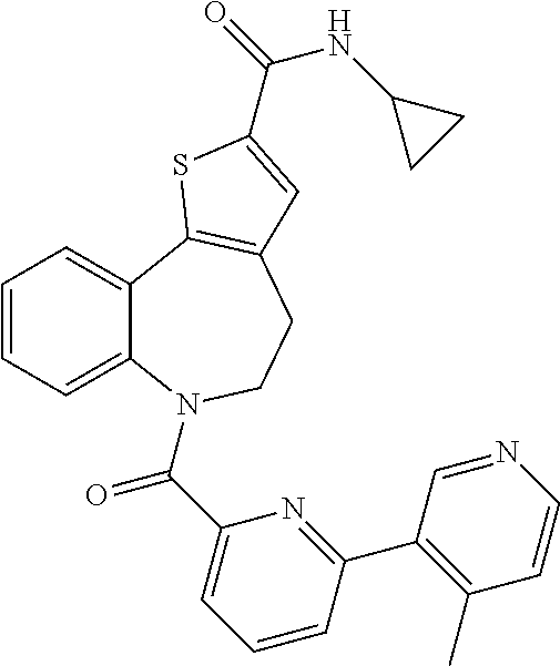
C12=CC=CC=C1N(C(=O)C1=CC=CC(C3=C(C)C=CN=C3)=N1)CCC1=C2SC(C(NC2CC2)=O)=C1
